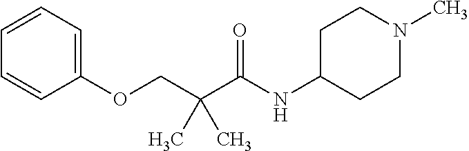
C1=CC=C(OCC(C(=O)NC2CCN(C)CC2)(C)C)C=C1
